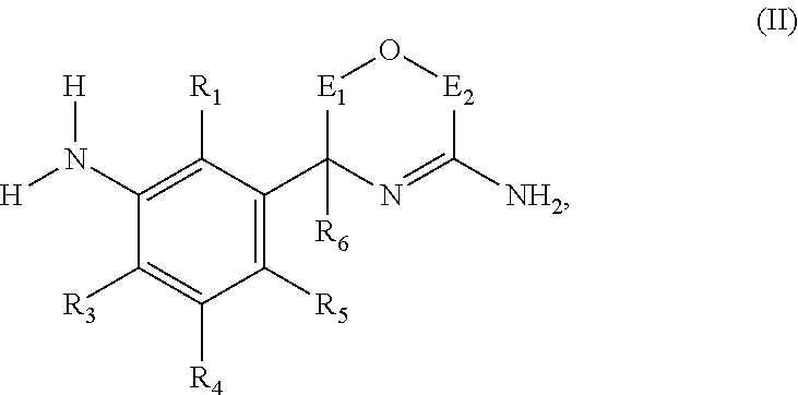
C1(N([H])[H])=C([R1])C(C2([R6])N=C([NH2])[E2]O[E1]2)=C([R5])C([R4])=C1[R3]
